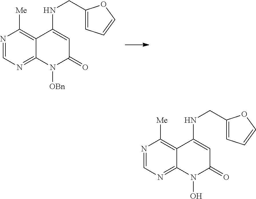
N1=CN=C2C(=C1[Me])C(NCC1=CC=CO1)=CC(=O)N2[OBn].N1=CN=C2C(=C1[Me])C(NCC1=CC=CO1)=CC(=O)N2O
